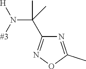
C1(C(N([#3])[H])(C)C)=NOC(C)=N1
